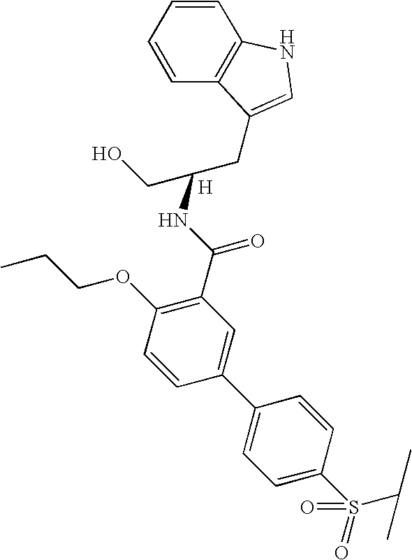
CCCOC1=C(C(NC(CC2=CNC3=C2C=CC=C3)CO)=O)C=C(C2=CC=C(S(C(C)C)(=O)=O)C=C2)C=C1.[H]
